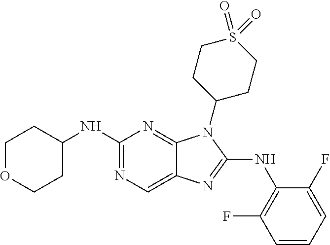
N1=C(NC2=C(F)C=CC=C2F)N(C2CCS(=O)(=O)CC2)C2=NC(NC3CCOCC3)=NC=C12
